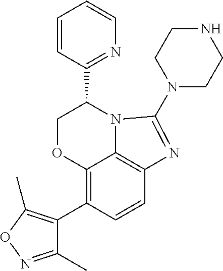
C1=CC(C2COC3=C(C4=C(C)ON=C4C)C=CC4=C3N2C(N2CCNCC2)=N4)=NC=C1
